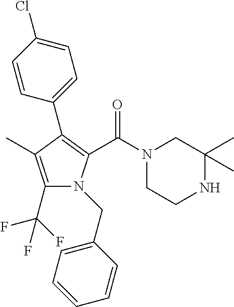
C1(C(F)(F)F)=C(C)C(C2=CC=C(Cl)C=C2)=C(C(N2CCNC(C)(C)C2)=O)N1CC1=CC=CC=C1
